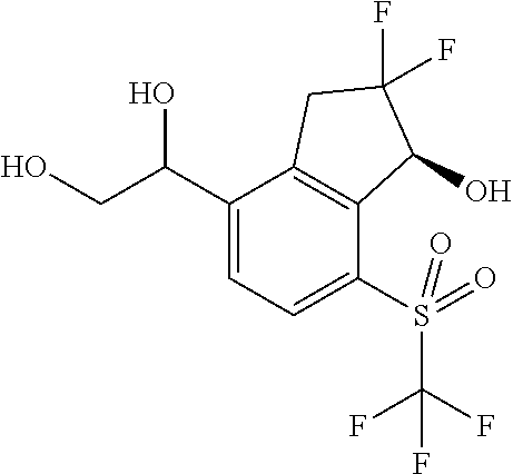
C1(C(CO)O)=CC=C(S(=O)(C(F)(F)F)=O)C2=C1CC(F)(F)C2O
